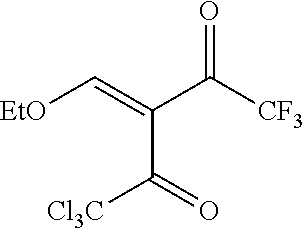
O=C(C(C([Cl3C])=O)=C[EtO])[CF3]
